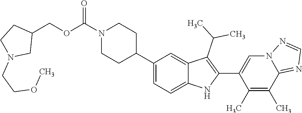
N1(C(OCC2CCN(CCOC)C2)=O)CCC(C2=CC=C3C(=C2)C(C(C)C)=C(C2=CN4C(=NC=N4)C(C)=C2C)N3)CC1
